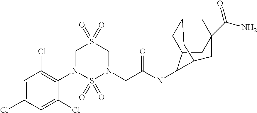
C1=C(Cl)C=C(Cl)C(N2S(=O)(=O)N(CC(NC3C4CC5CC(C(=O)N)(CC3C5)C4)=O)CS(=O)(=O)C2)=C1Cl
